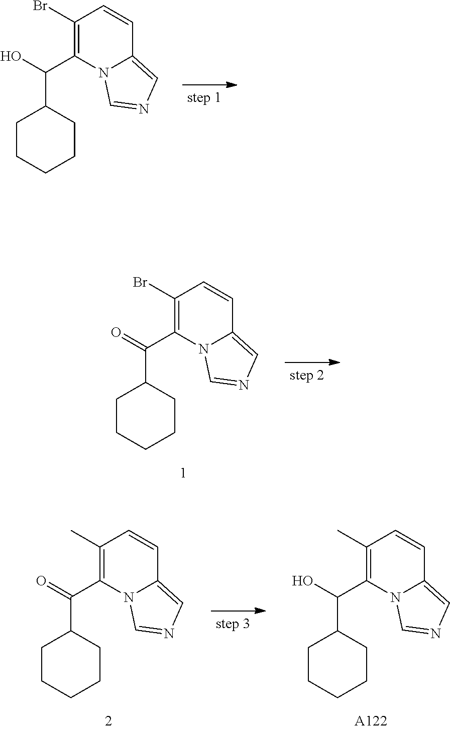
C1(C(O)C2CCCCC2)=C(Br)C=CC2=CN=CN12.C1(C(=O)C2CCCCC2)=C(Br)C=CC2=CN=CN12.C1(C(=O)C2CCCCC2)=C(C)C=CC2=CN=CN12.C1(C(O)C2CCCCC2)=C(C)C=CC2=CN=CN12.[A122]
